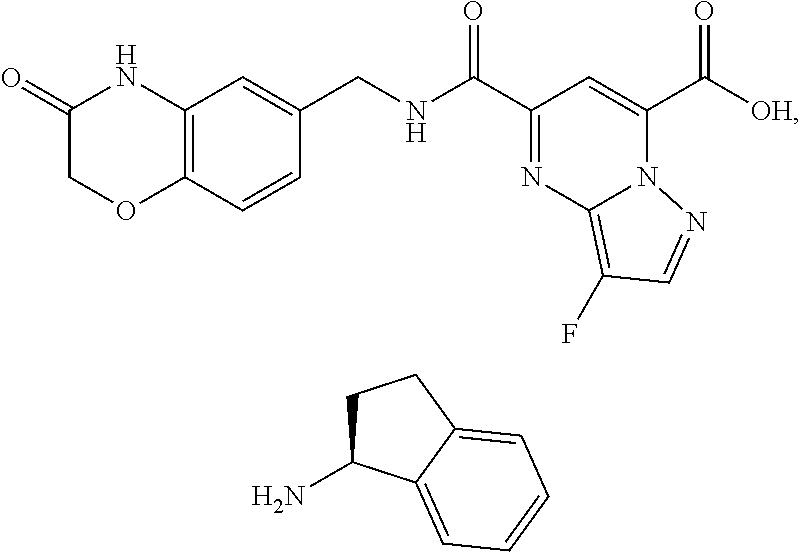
C12=C(C=CC(CNC(=O)C3=NC4=C(F)C=NN4C(C(=O)[OH])=C3)=C1)OCC(=O)N2.C1C(N)C2=CC=CC=C2C1
